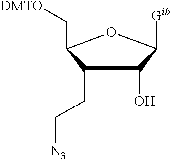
C1(CC[N3])C(O)C([Gib])OC1C[DMTO]
